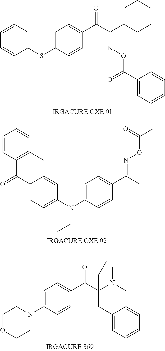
C1=CC=C(SC2=CC=C(C(C(CCCCCC)=NOC(C3=CC=CC=C3)=O)=O)C=C2)C=C1.C12=CC(C(=O)C3=C(C)C=CC=C3)=CC=C1N(CC)C1=C2C=C(C(=NOC(=O)C)C)C=C1.C1=C(N2CCOCC2)C=CC(C(=O)C(CC2=CC=CC=C2)(N(C)C)CC)=C1
